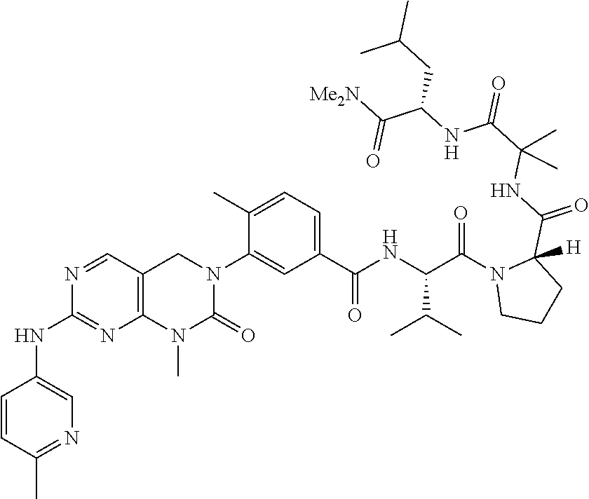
N1=CC2=C(N=C1NC1=CN=C(C)C=C1)N(C)C(=O)N(C1=CC(C(NC(C(N3CCCC3(C(=O)NC(C(=O)NC(C([Me2N])=O)CC(C)C)(C)C)[H])=O)C(C)C)=O)=CC=C1C)C2
